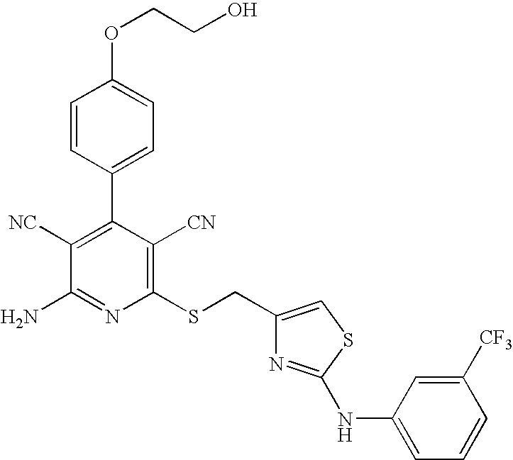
C1=CC(C2=C([NC])C(N)=NC(SCC3=CSC(NC4=CC=CC([CF3])=C4)=N3)=C2[CN])=CC=C1OCCO
